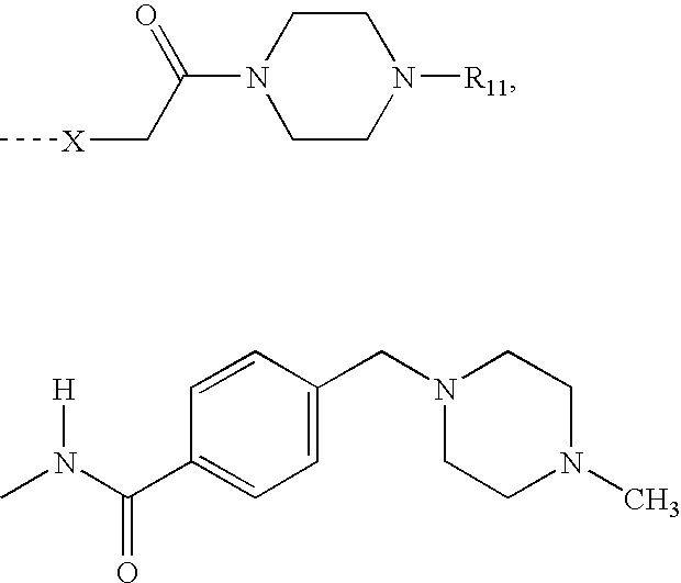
C[X]CC(N1CCN([R11])CC1)=O.CN(C(C1=CC=C(CN2CCN(C)CC2)C=C1)=O)[H]
